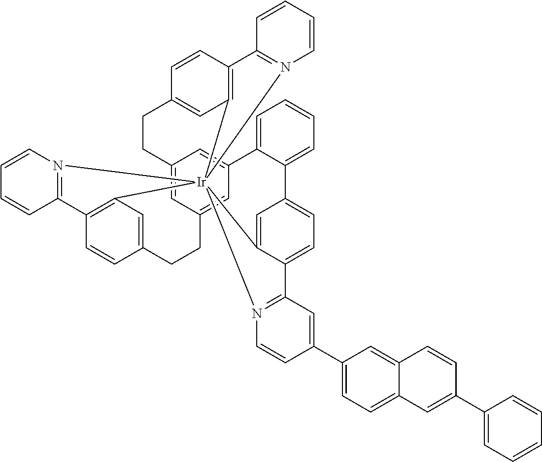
C12=CC3=CC(=C1)C1=CC=CC=C1C1=CC=C4C(=C1)[Ir]15(C6=C(C=CC(=C6)CC3)C3=N1C=CC=C3)(C1=C(C=CC(=C1)CC2)C1=N5C=CC=C1)N1=C4C=C(C2=CC=C3C(=C2)C=CC(C2=CC=CC=C2)=C3)C=C1
